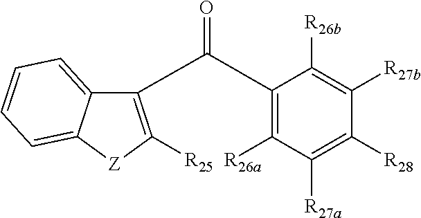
C1(C(C2=C([R26a])C([R27a])=C([R28])C([R27b])=C2[R26b])=O)=C([R25])[Z]C2=CC=CC=C12
